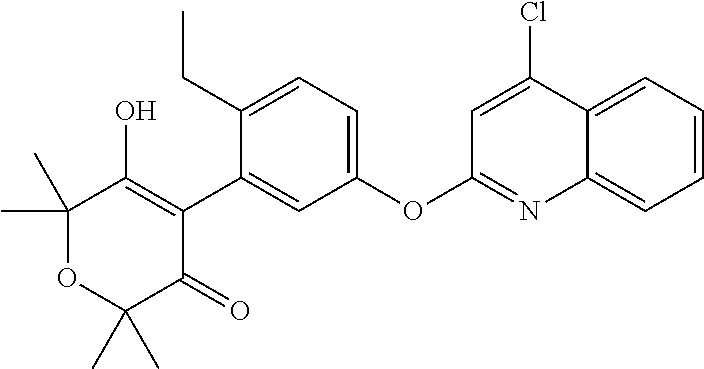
C1(C)(C)OC(C)(C)C(=O)C(C2=CC(OC3=NC4=CC=CC=C4C(Cl)=C3)=CC=C2CC)=C1O
